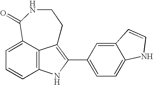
C12=C3C(=CC=C1)C(=O)NCCC3=C(C1=CC=C3C(=C1)C=CN3)N2
